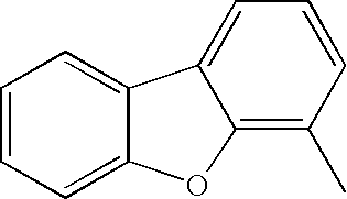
C1=CC=C2C(=C1)C1=CC=CC(C)=C1O2
